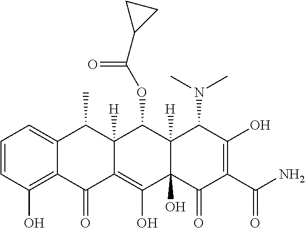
C1=CC(O)=C2C(=C1)C(C)C1([H])C(=C(O)C3(O)C([H])(C1OC(C1CC1)=O)C(N(C)C)C(O)=C(C(N)=O)C3=O)C2=O
